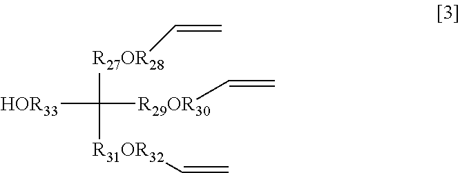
[HOR33]C([R27OR28]C=C)([R31OR32]C=C)[R29OR30]C=C
